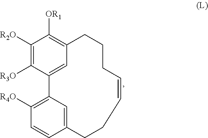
C1([R2O])=C([R3O])C2=CC(=C1[OR1])CCCC=CCCC1=CC2=C([R4O])C=C1
